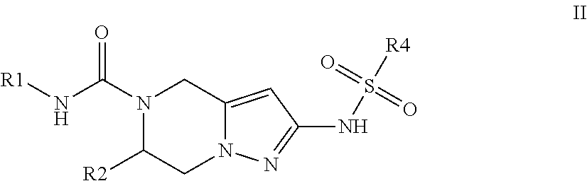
N1(C(N[R1])=O)C([R2])CN2C(=CC(NS([R4])(=O)=O)=N2)C1
